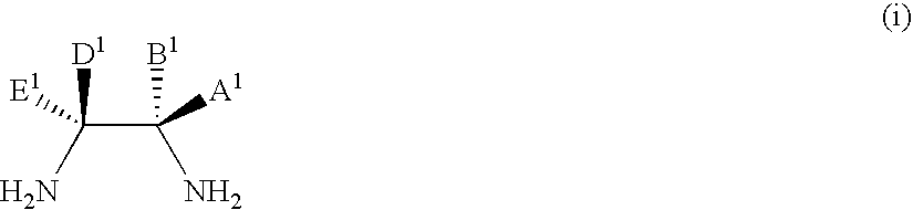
C(C(N)([A1])[B1])(N)([D1])[E1]
